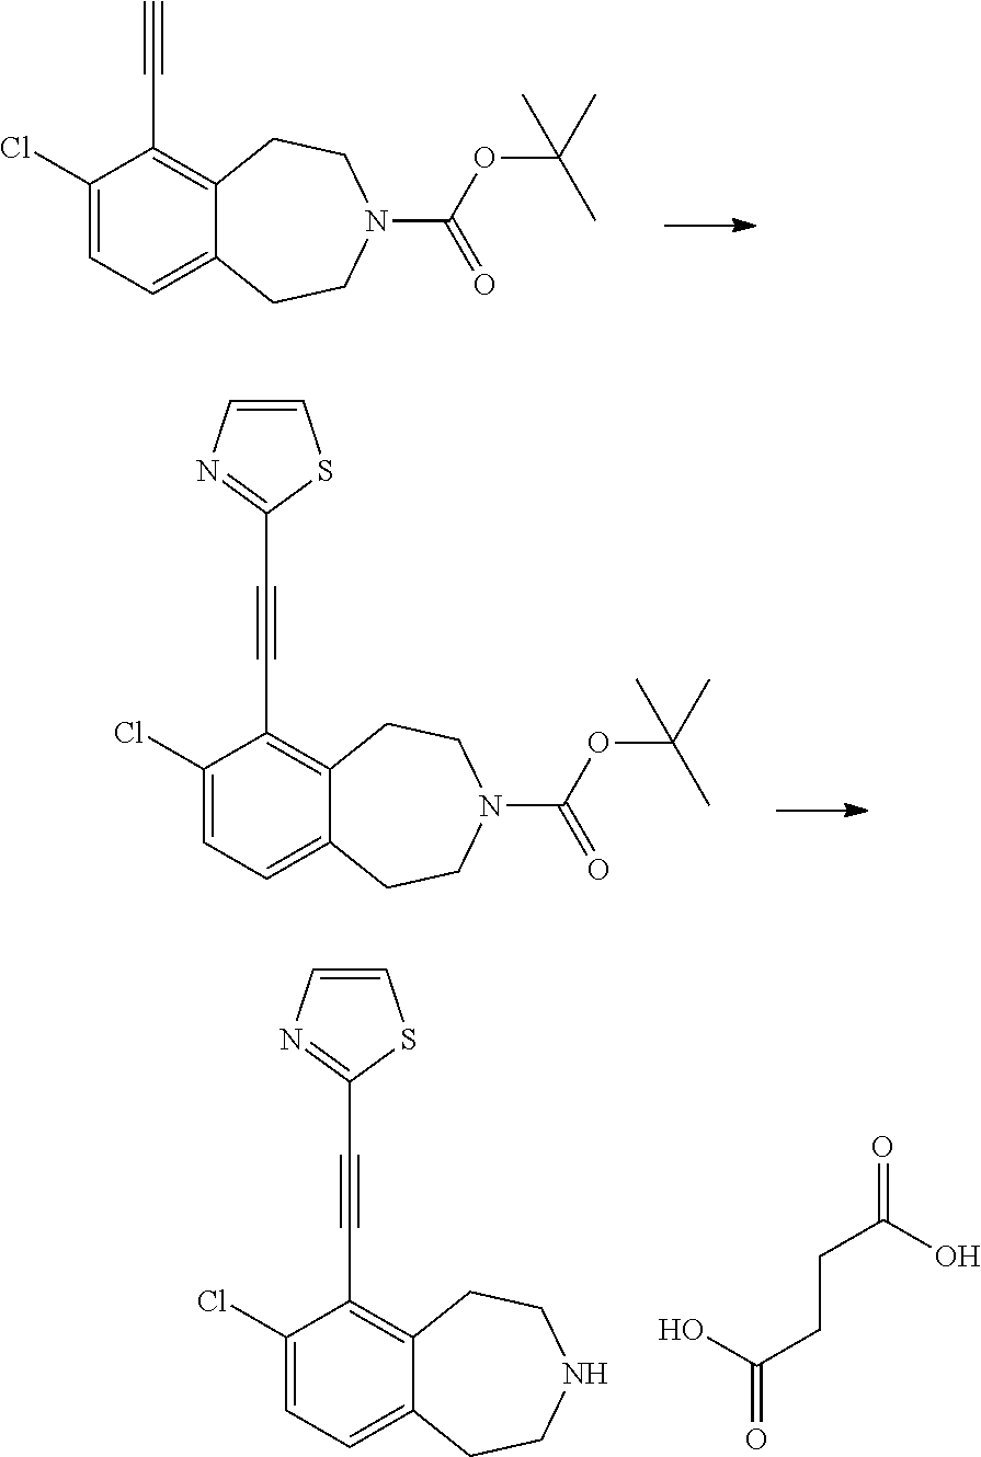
C1(Cl)=CC=C2C(=C1C#C)CCN(C(OC(C)(C)C)=O)CC2.C1(Cl)=CC=C2C(=C1C#CC1=NC=CS1)CCN(C(OC(C)(C)C)=O)CC2.C1(Cl)=CC=C2C(=C1C#CC1=NC=CS1)CCNCC2.OC(CCC(O)=O)=O
